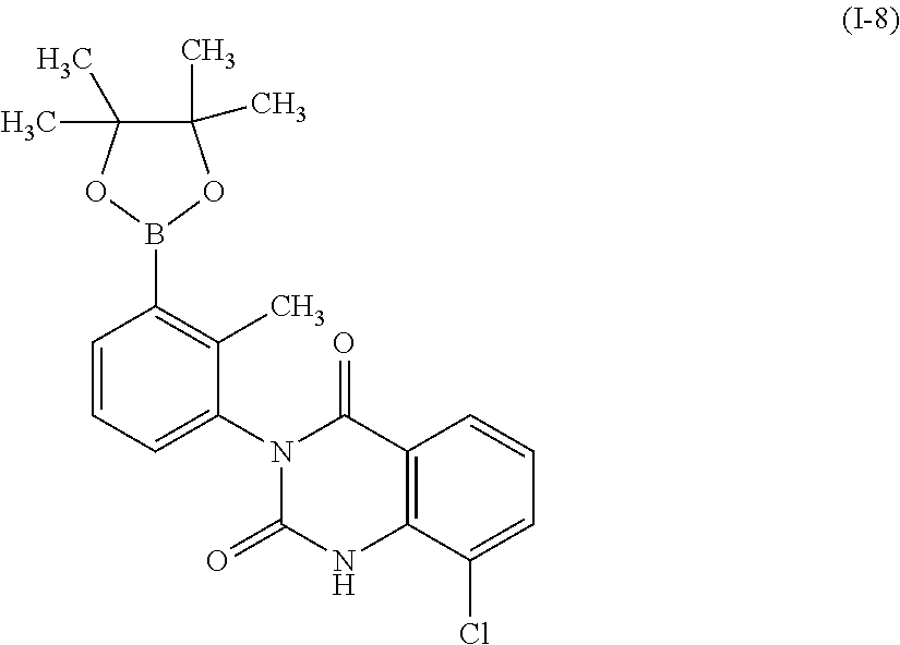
C1=CC=C(N2C(=O)NC3=C(C2=O)C=CC=C3Cl)C(C)=C1B1OC(C)(C)C(C)(C)O1
